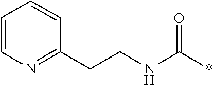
C1=CN=C(CCNC(*)=O)C=C1
